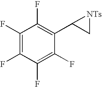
C1(F)=C(F)C(F)=C(F)C(C2C[NTs]2)=C1F
